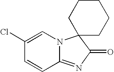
C12=NC(=O)C3(N1C=C(Cl)C=C2)CCCCC3
